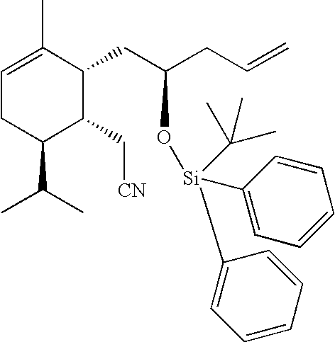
C1(C(C)C)C(C[CN])C(CC(CC=C)O[Si](C2=CC=CC=C2)(C2=CC=CC=C2)C(C)(C)C)C(C)=CC1
